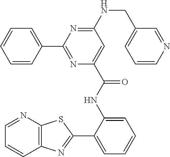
C1(NCC2=CC=CN=C2)=NC(C2=CC=CC=C2)=NC(C(NC2=CC=CC=C2C2=NC3=C(N=CC=C3)S2)=O)=C1
